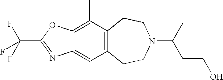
C12=C(CCN(C(C)CCO)CC1)C=C1C(=C2C)OC(C(F)(F)F)=N1
